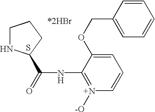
C1NC(C(=O)NC2=[N+]([-O])C=CC=C2OCC2=CC=CC=C2)CC1.S
